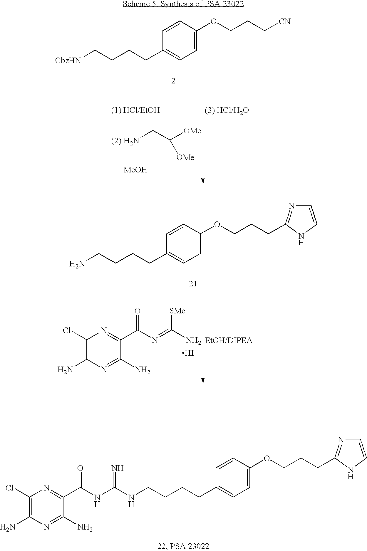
[CbzHN]CCCCC1=CC=C(OCCC[CN])C=C1.NCC([OMe])[OMe].[MeOH].C1(Cl)=C(N)N=C(N)C(C(N=C(N)[SMe])=O)=N1.I.NCCCCC1=CC=C(OCCCC2=NC=CN2)C=C1.C1(Cl)=C(N)N=C(N)C(C(NC(NCCCCC2=CC=C(OCCCC3=NC=CN3)C=C2)=N)=O)=N1
